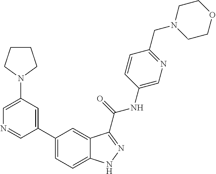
C1(N2CCCC2)=CN=CC(C2=CC=C3C(=C2)C(C(NC2=CN=C(CN4CCOCC4)C=C2)=O)=NN3)=C1
